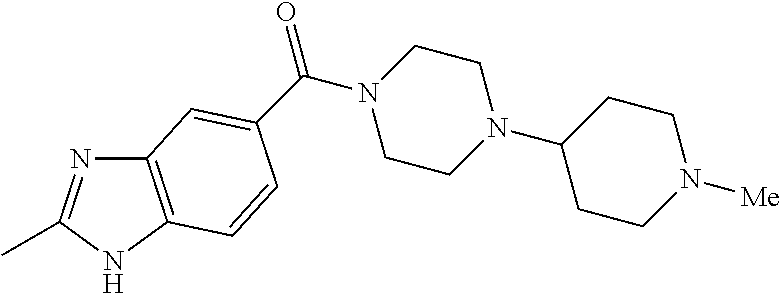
C12=C(NC(C)=N1)C=CC(C(N1CCN(C3CCN([Me])CC3)CC1)=O)=C2
